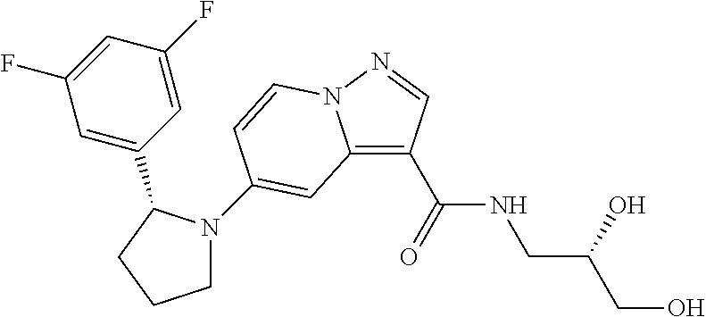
C12=C(C(NCC(CO)O)=O)C=NN1C=CC(N1CCCC1C1=CC(F)=CC(F)=C1)=C2
